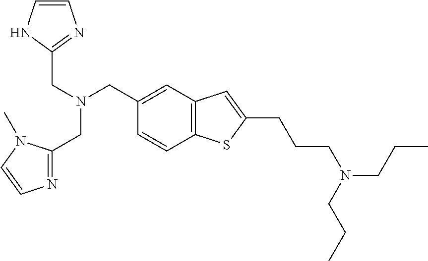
C(N(CC1=CC2=C(C=C1)SC(CCCN(CCC)CCC)=C2)CC1=NC=CN1)C1=NC=CN1C
